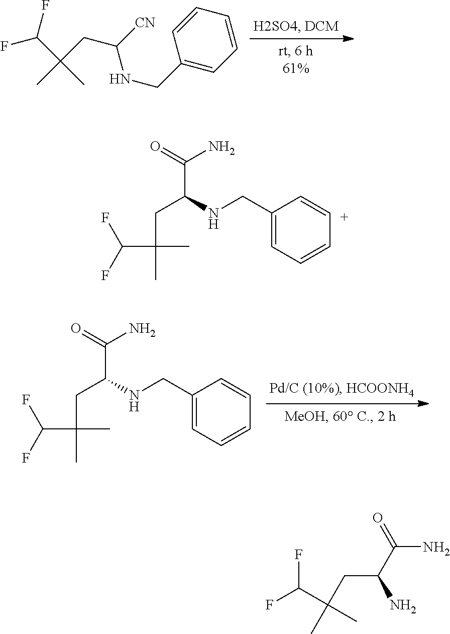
FC(C(C)(CC([CN])NCC1=CC=CC=C1)C)F.O=C(C(CC(C(F)F)(C)C)NCC1=CC=CC=C1)N.O=C(C(CC(C(F)F)(C)C)NCC1=CC=C[C+]=C1)N.FC(F)C(C)(CC(C(=O)N)N)C
